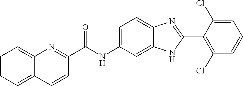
C12=CC=CC=C1C=CC(C(NC1=CC=C3C(=C1)NC(C1=C(Cl)C=CC=C1Cl)=N3)=O)=N2
